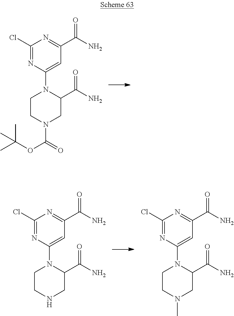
C1(Cl)=NC(N2CCN(C(=O)OC(C)(C)C)CC2C(N)=O)=CC(C(N)=O)=N1.C1(Cl)=NC(N2CCNCC2C(N)=O)=CC(C(N)=O)=N1.C1(Cl)=NC(N2CCN(C)CC2C(N)=O)=CC(C(N)=O)=N1
